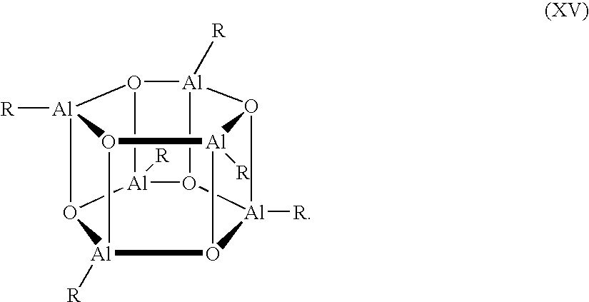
O12[Al]3([R])O4[Al]5([R])O6[Al]1([R])O1[Al]2([R])O3[Al]4([R])O5[Al]61[R]
